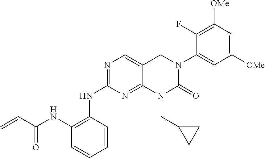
C12=NC(NC3=C(NC(C=C)=O)C=CC=C3)=NC=C1CN(C1=CC([OMe])=CC([OMe])=C1F)C(=O)N2CC1CC1
